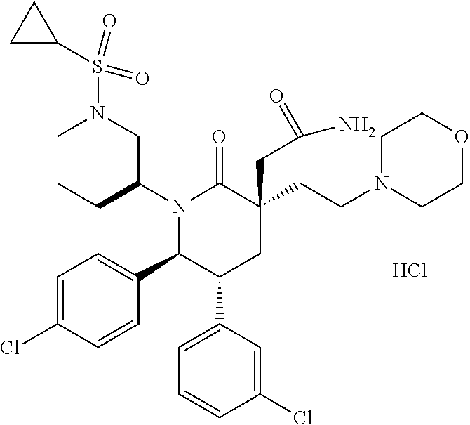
S(N(CC(N1C(C2=CC=C(Cl)C=C2)C(C2=CC=CC(Cl)=C2)CC(CC(N)=O)(CCN2CCOCC2)C1=O)CC)C)(C1CC1)(=O)=O.Cl
